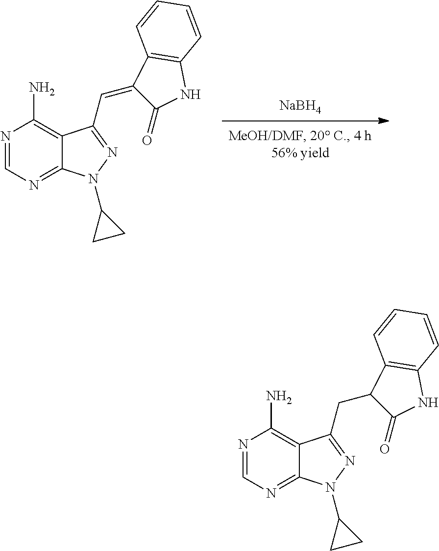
[NaBH4].N1(C2CC2)N=C(C=C2C3=C(C=CC=C3)NC2=O)C2=C(N)N=CN=C12.N1(C2CC2)N=C(CC2C3=C(C=CC=C3)NC2=O)C2=C(N)N=CN=C12
